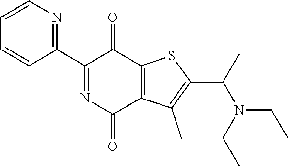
N1=C(C2=NC=CC=C2)C(=O)C2=C(C1=O)C(C)=C(C(C)N(CC)CC)S2
